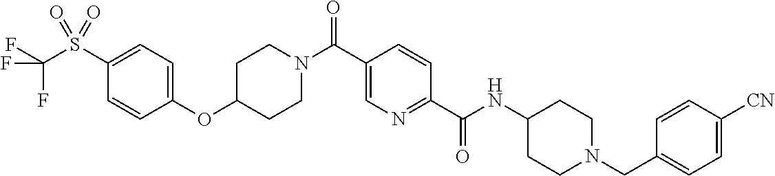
C1CN(C(C2=CN=C(C(=O)NC3CCN(CC4=CC=C([CN])C=C4)CC3)C=C2)=O)CCC1OC1=CC=C(S(=O)(=O)C(F)(F)F)C=C1
